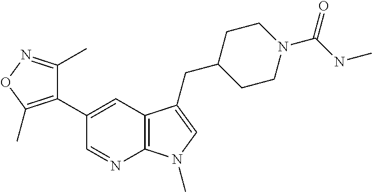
C12=C(C=C(C3=C(C)ON=C3C)C=N1)C(CC1CCN(C(NC)=O)CC1)=CN2C
